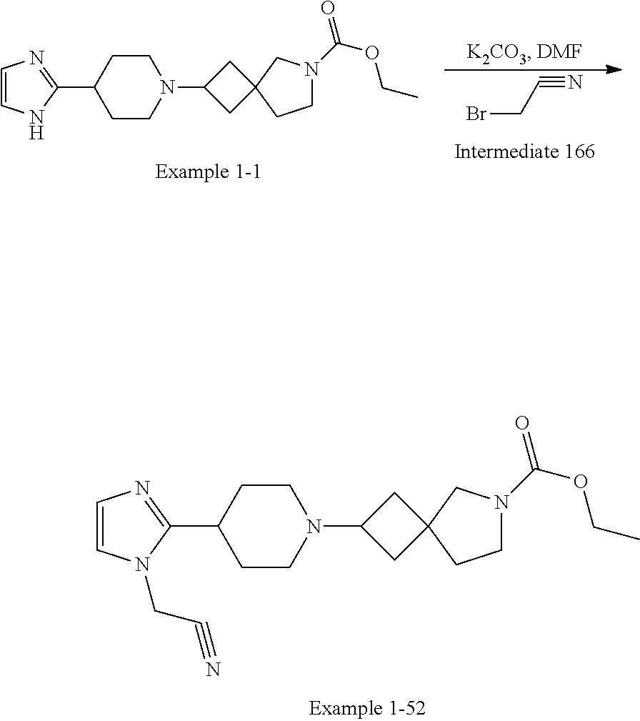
C1=CNC(C2CCN(C3CC4(C3)CCN(C(=O)OCC)C4)CC2)=N1.BrCC#N.C1=CN(CC#N)C(C2CCN(C3CC4(C3)CCN(C(=O)OCC)C4)CC2)=N1
